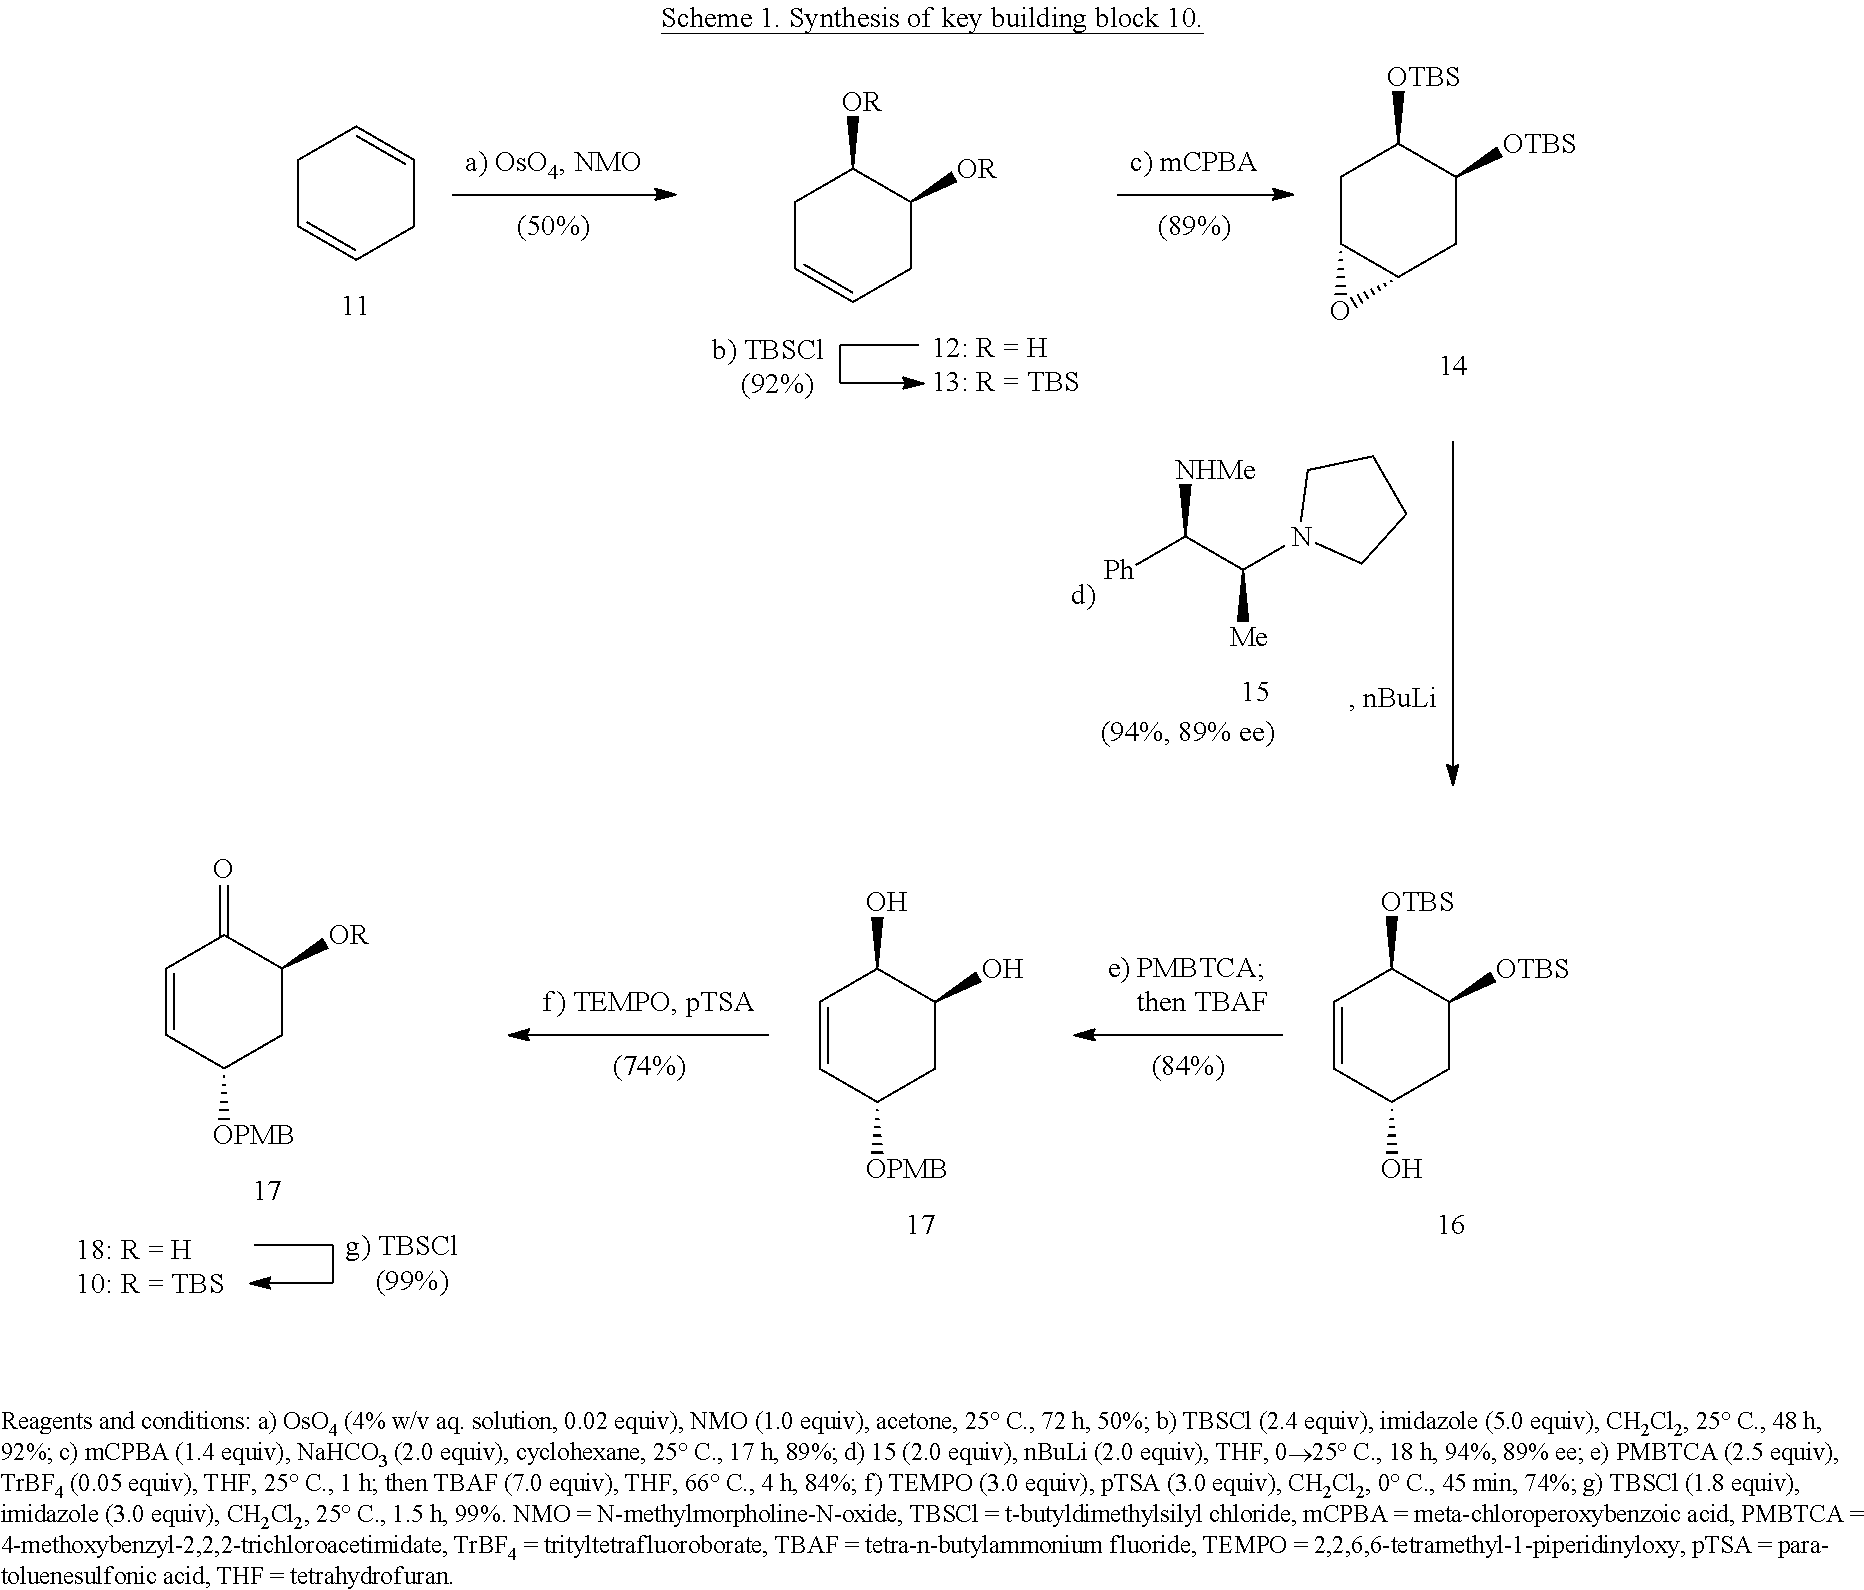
C1C=CCC=C1.C1C=CCC([OR])C1[OR].C1C2C(CC([OTBS])C1[OTBS])O2.[Ph]C(C(N1CCCC1)[Me])[NHMe].C1=CC(O)CC([OTBS])C1[OTBS].C1=CC([OPMB])CC([OR])C1=O.C1=CC([OPMB])CC(O)C1O
